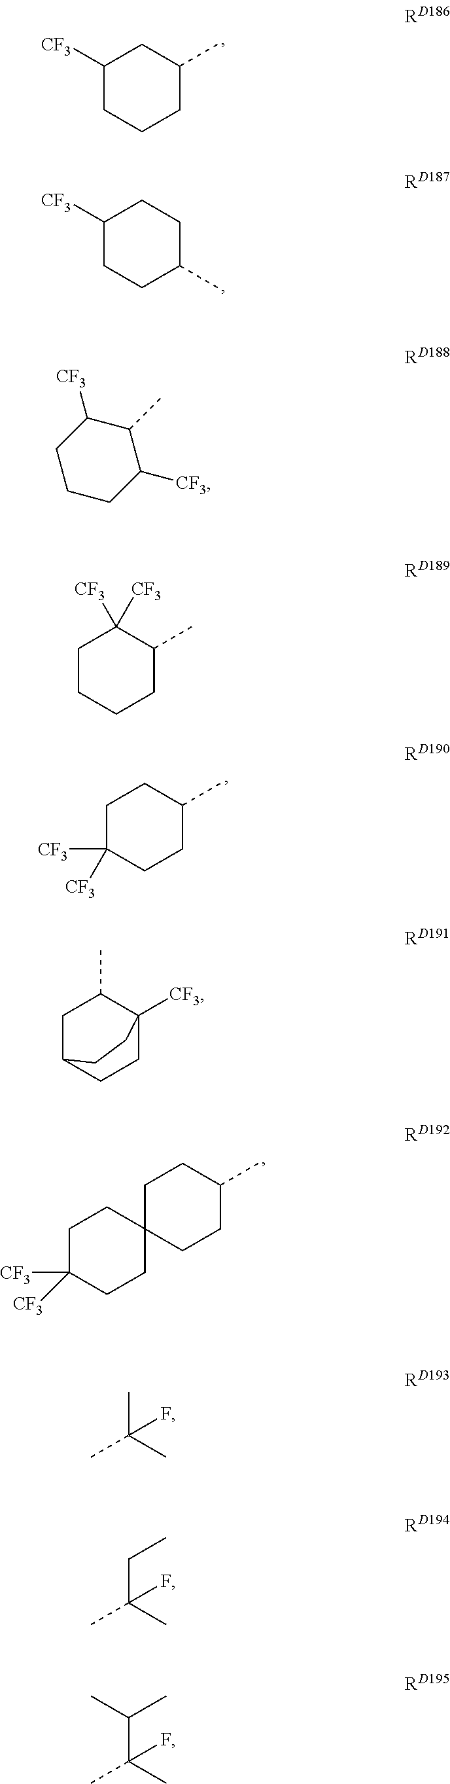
C1([CF3])CCCC(C)C1.C1([CF3])CCC(C)CC1.C1C([CF3])([CF3])CCC(C)C1.C1C([CF3])([CF3])CCC2(C1)CCC(C)CC2.C1CC([CF3])C(C)C([CF3])C1.C1CCCC(C)C1([CF3])[CF3].C12CCC([CF3])(C(C)C1)CC2.CC(C)(C)F.C(C(C)(C)F)C.C(C(C)(C)F)(C)C
